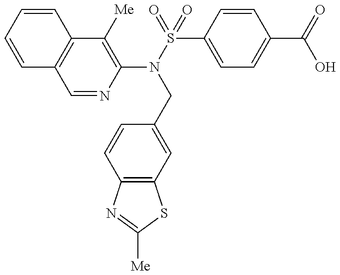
C1=CC=CC2=C1C=NC(N(S(=O)(C1=CC=C(C(=O)O)C=C1)=O)CC1=CC3=C(C=C1)N=C([Me])S3)=C2[Me]
